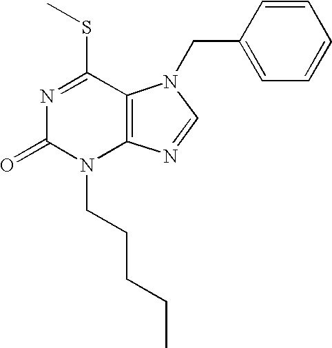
N1=C(SC)C2=C(N(CCCCC)C1=O)N=CN2CC1=CC=CC=C1
